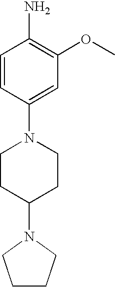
C1CCN(C2CCN(C3=CC(OC)=C(N)C=C3)CC2)C1
